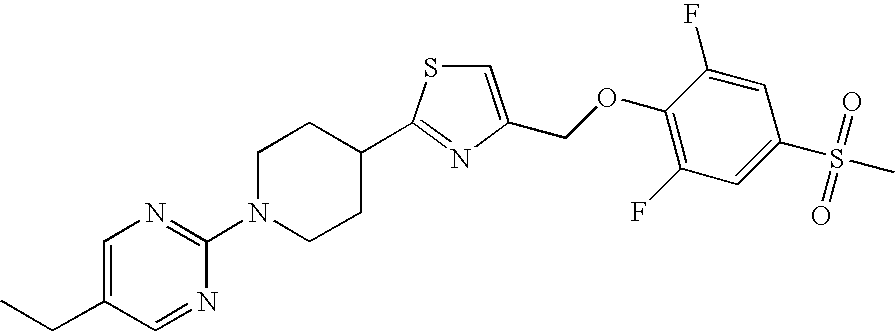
C1=C(CC)C=NC(N2CCC(C3=NC(COC4=C(F)C=C(S(=O)(=O)C)C=C4F)=CS3)CC2)=N1
